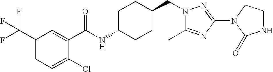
C1(C(F)(F)F)=CC=C(Cl)C(C(NC2CCC(CN3C(C)=NC(N4CCNC4=O)=N3)CC2)=O)=C1
